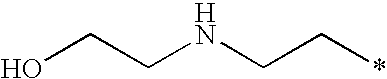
OCCNCC*
